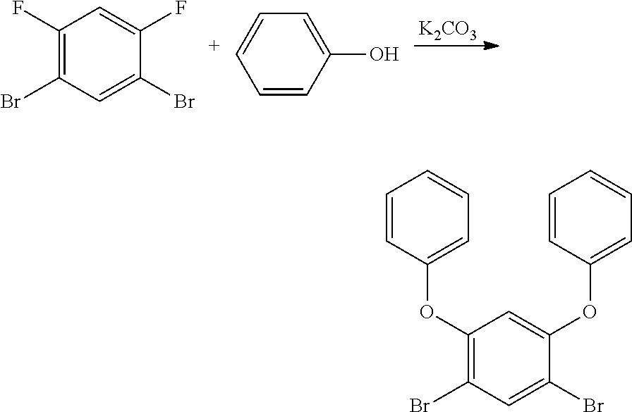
[K2CO3].C1(F)=C(Br)C=C(Br)C(F)=C1.C1=[C+]C=CC(O)=C1.C1(OC2=CC=CC=C2)=C(Br)C=C(Br)C(OC2=CC=CC=C2)=C1
